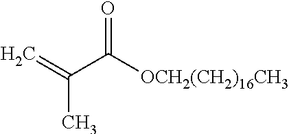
C(C)(=C)C([OCH2(CH2)16CH3])=O
